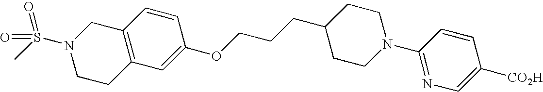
C12=C(C=C(OCCCC3CCN(C4=NC=C([CO2H])C=C4)CC3)C=C1)CCN(S(C)(=O)=O)C2
